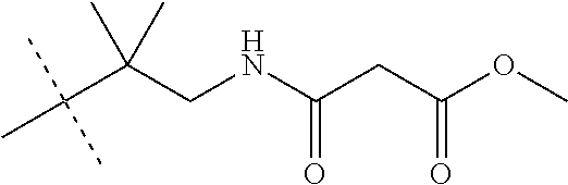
C(C(CNC(CC(OC)=O)=O)(C)C)(C)(C)C
